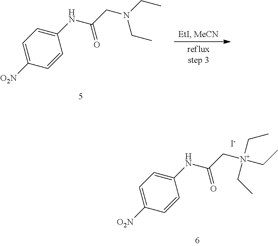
C1(NC(CN(CC)CC)=O)=CC=C([O2N])C=C1.C1(NC(C[N+](CC)(CC)CC)=O)=CC=C([O2N])C=C1.[I-]
